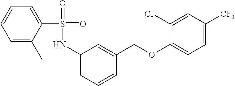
C1(NS(=O)(=O)C2=CC=CC=C2C)=CC=CC(COC2=CC=C([CF3])C=C2Cl)=C1
